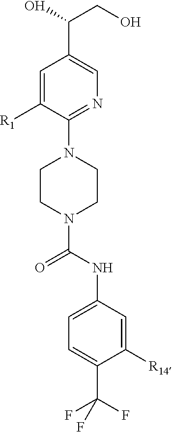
C(O)(CO)C1=CN=C(N2CCN(C(NC3=CC=C(C(F)(F)F)C([R14])=C3)=O)CC2)C([R1])=C1
